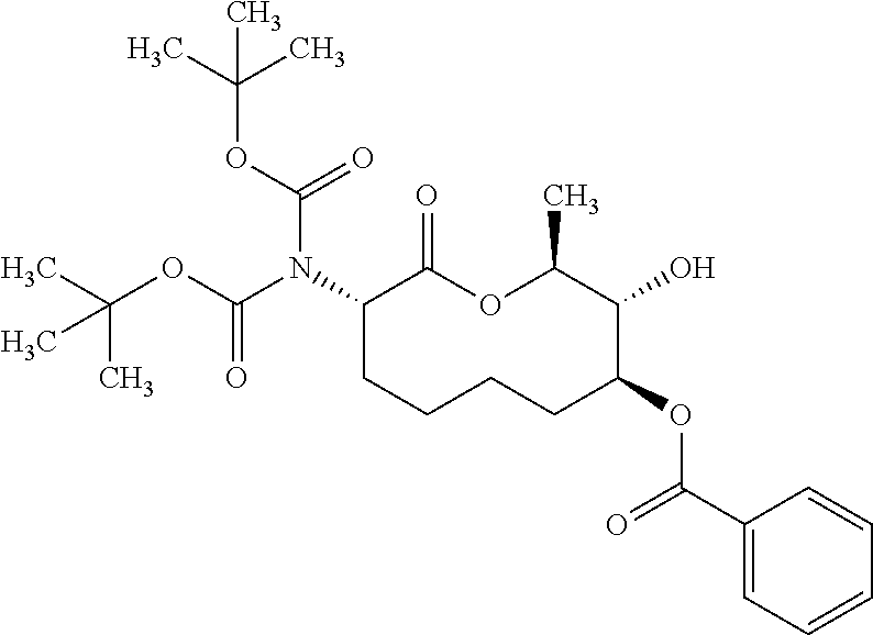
C1(N(C(OC(C)(C)C)=O)C(OC(C)(C)C)=O)CCCCC(OC(C2=CC=CC=C2)=O)C(O)C(C)OC1=O
